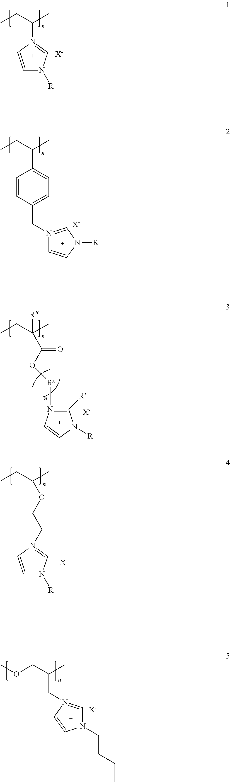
C1=CN(C(CC)C)=CN1[R].[X-].C1(C(CC)C)=CC=C(CN2=CN([R])C=C2)C=C1.[X-].[R]C(CC)(C)C(O[Rx]N1=C([R])N([R])C=C1)=O.[X-].O(C(CC)C)CCN1=CN([R])C=C1.[X-].[X-].C(C(COC)C)N1=CN(CCCC)C=C1
